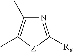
N1=C([R8])[Z]C(C)=C1C
